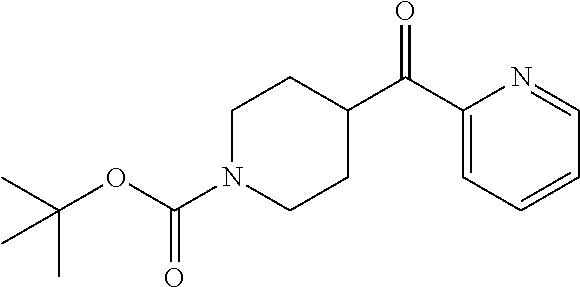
C1N(C(OC(C)(C)C)=O)CCC(C(C2=CC=CC=N2)=O)C1
